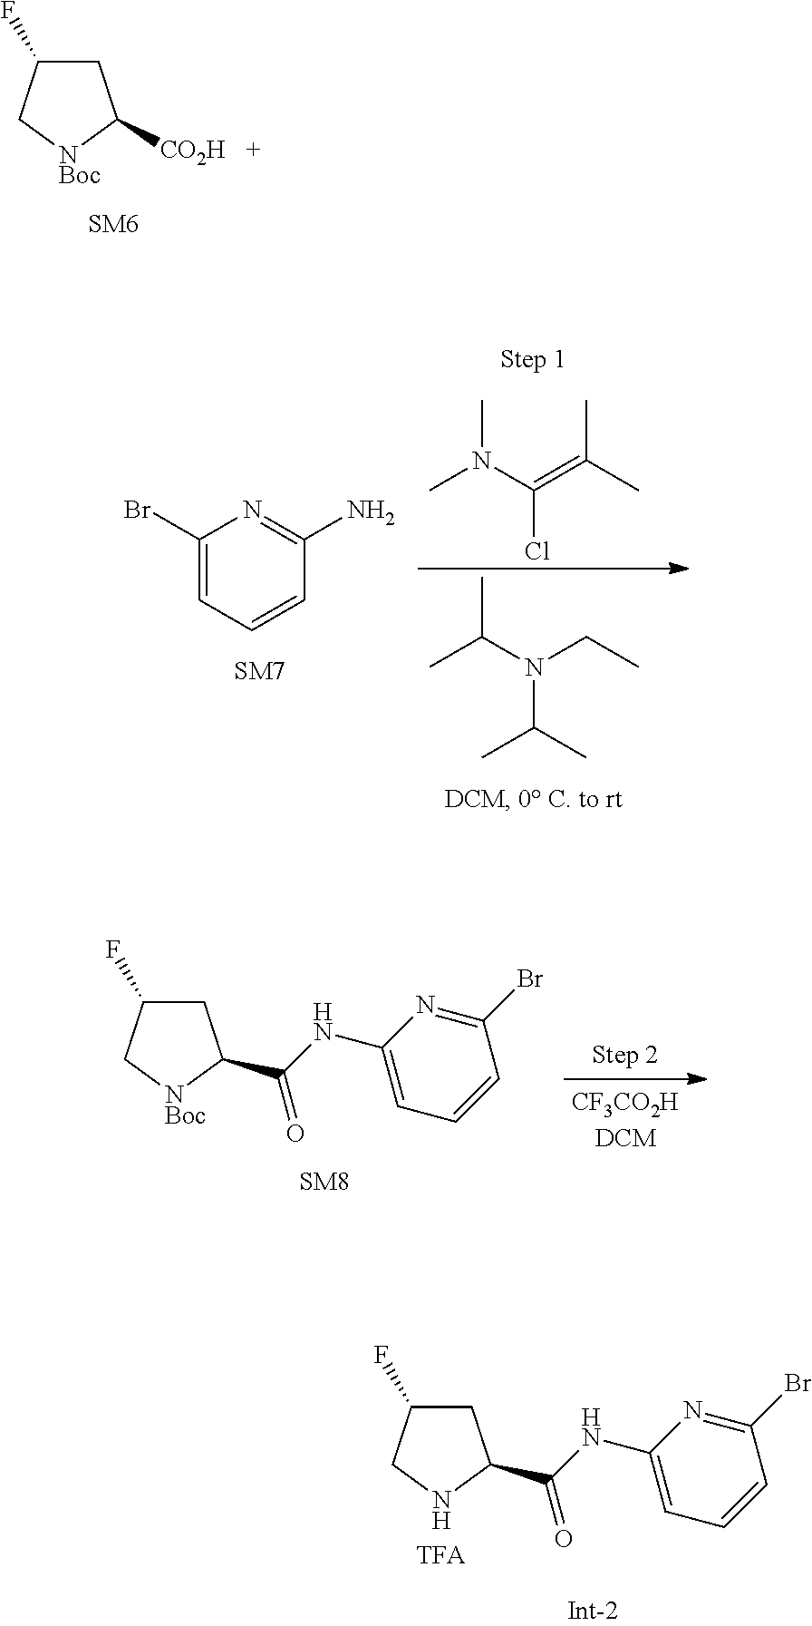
C1C(F)C[NBoc]C1[CO2H].C1(Br)=CC=CC(N)=N1.ClC(=C(C)C)N(C)C.CC(N(CC)C(C)C)C.C1C(F)C[NBoc]C1C(=O)NC1=CC=CC(Br)=N1.C1C(F)CNC1C(=O)NC1=CC=CC(Br)=N1
